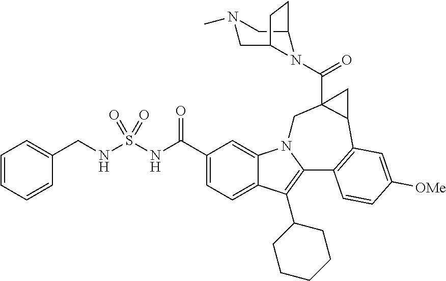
C(NS(NC(C1=CC=C2C(=C1)N1C(=C2C2CCCCC2)C2=C(C3C(C(=O)N4C5CN(C)CC4CC5)(C1)C3)C=C([OMe])C=C2)=O)(=O)=O)C1=CC=CC=C1
